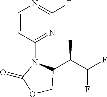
C1C(C(C(F)F)C)N(C2=NC(F)=NC=C2)C(=O)O1
